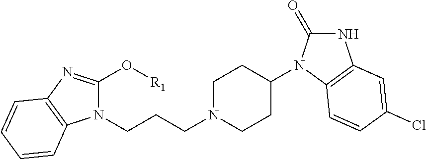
C1(N2C(=O)NC3=C2C=CC(Cl)=C3)CCN(CCCN2C(O[R1])=NC3=C2C=CC=C3)CC1
